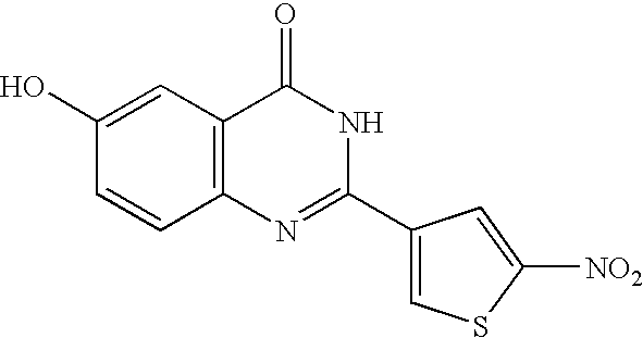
C1(O)=CC2=C(C=C1)N=C(C1=CSC([NO2])=C1)NC2=O
